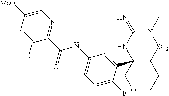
C12[SO2]N(C)C(=N)NC1(C1=CC(NC(C3=NC=C([MeO])C=C3F)=O)=CC=C1F)COCC2
